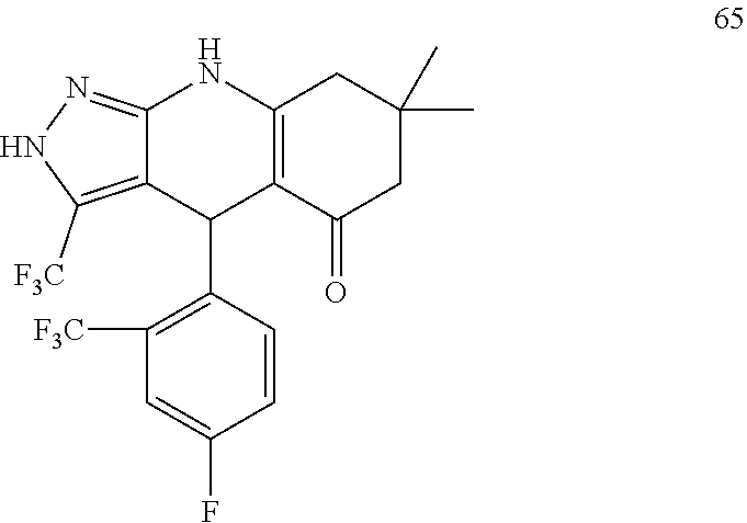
C12=NNC([F3C])=C1C(C1=C([F3C])C=C(F)C=C1)C1=C(N2)CC(C)(C)CC1=O
